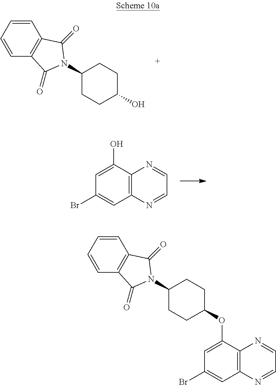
C1=CC2=C(C=C1)C(=O)N(C1CCC(O)CC1)C2=O.C1=C(O)C2=C(C=C1Br)N=CC=N2.C1=CC2=C(C=C1)C(=O)N(C1CCC(OC3=CC(Br)=CC4=C3N=CC=N4)CC1)C2=O
